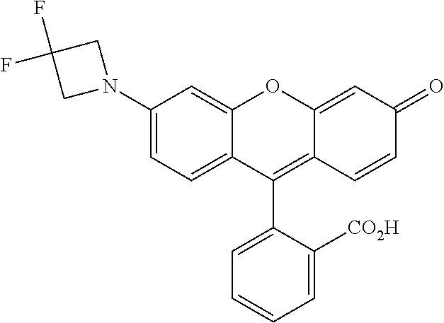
C1(N2CC(F)(F)C2)=CC=C2C(=C1)OC1=CC(=O)C=CC1=C2C1=CC=CC=C1[CO2H]
